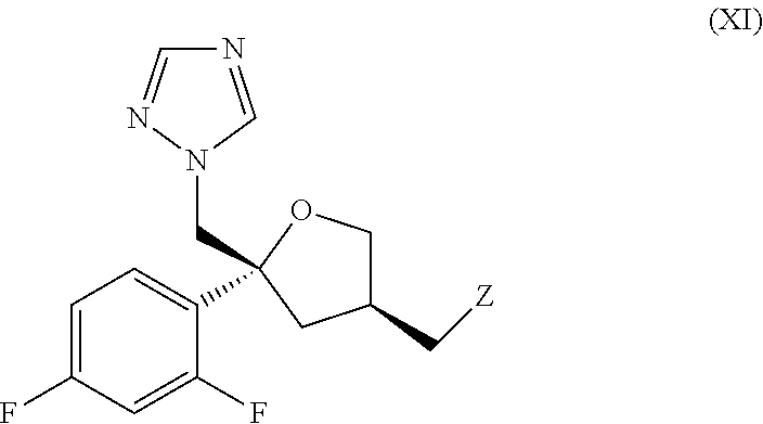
C1=C(F)C=C(F)C(C2(CN3N=CN=C3)OCC(C[Z])C2)=C1
